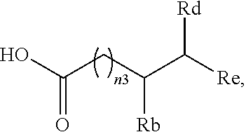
C(CC(C([Re])[Rd])[Rb])(O)=O
